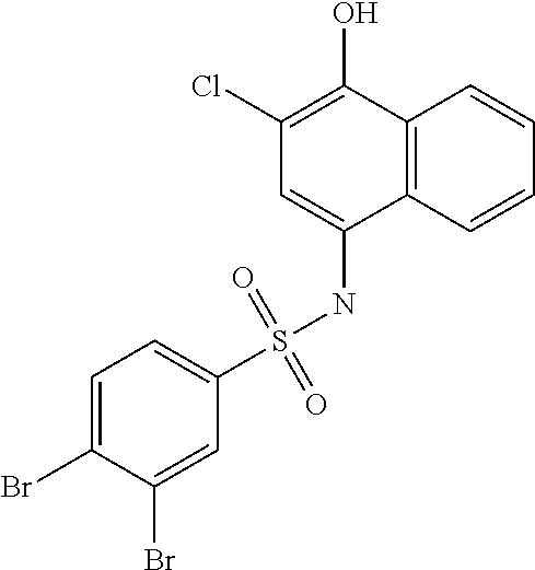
S(NC1=CC(Cl)=C(O)C2=C1C=CC=C2)(=O)(=O)C1=CC=C(Br)C(Br)=C1
